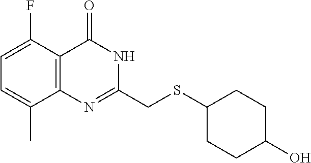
C1(CSC2CCC(O)CC2)=NC2=C(C(F)=CC=C2C)C(=O)N1
